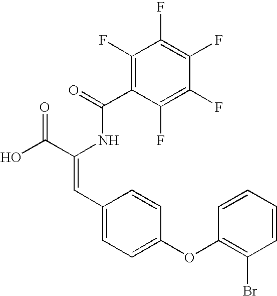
C1(F)=C(C(=O)NC(C(O)=O)=CC2=CC=C(OC3=C(Br)C=CC=C3)C=C2)C(F)=C(F)C(F)=C1F
